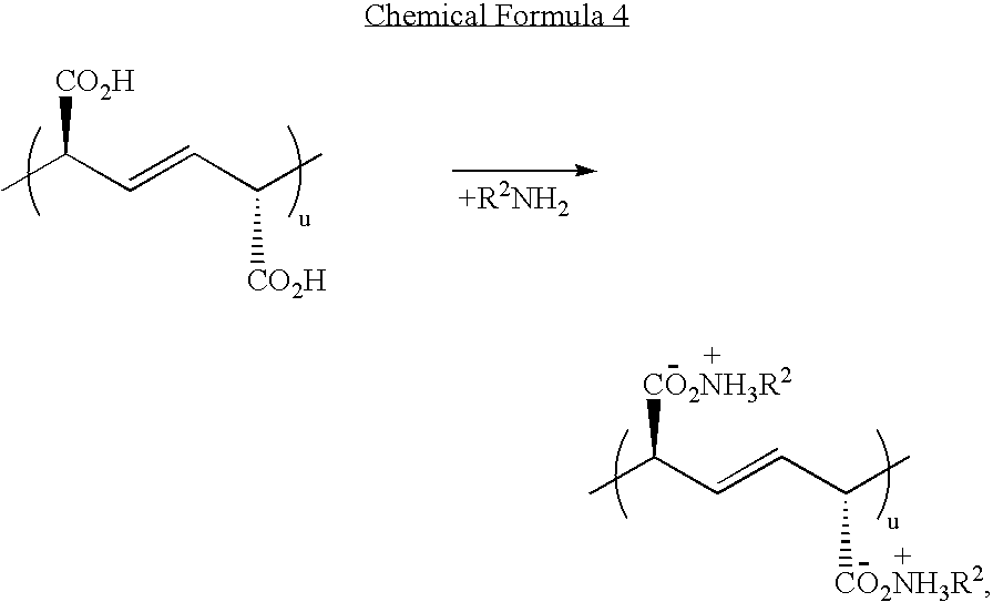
C(C=CC([CO2NH3R2])C)([CO2NH3R2])C.C(C=CC([CO2H])C)([CO2H])C
